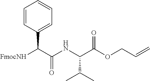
C1=CC(C(C(NC(C(OCC=C)=O)C(C)C)=O)[FmocNH])=CC=C1
